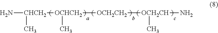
N[CHCH2](C)[OCHCH2]([OCH2CH2][OCH2CH](N)C)C
